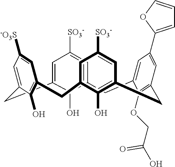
C12=CC([SO3-])=CC(=C1O)CC1=CC(C3=CC=CO3)=CC(=C1OCC(O)=O)CC1=C(O)C(=CC([SO3-])=C1)CC1=C(O)C(=CC([-O3S])=C1)C2
